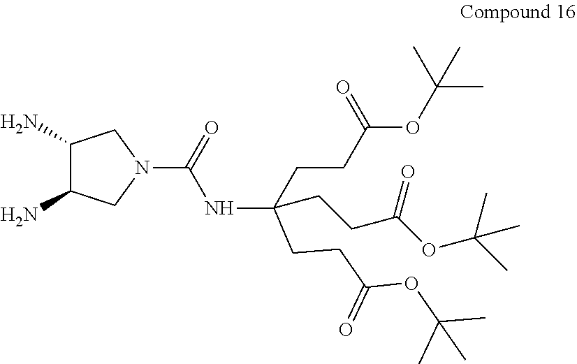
C1(N)C(N)CN(C(=O)NC(CCC(OC(C)(C)C)=O)(CCC(OC(C)(C)C)=O)CCC(OC(C)(C)C)=O)C1
